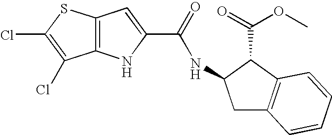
C12=C(NC(C(=O)NC3CC4=C(C3C(=O)OC)C=CC=C4)=C1)C(Cl)=C(Cl)S2
